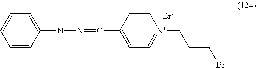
C1=CC(N(N=CC2=CC=[N+](CCCBr)C=C2)C)=CC=C1.[Br-]
